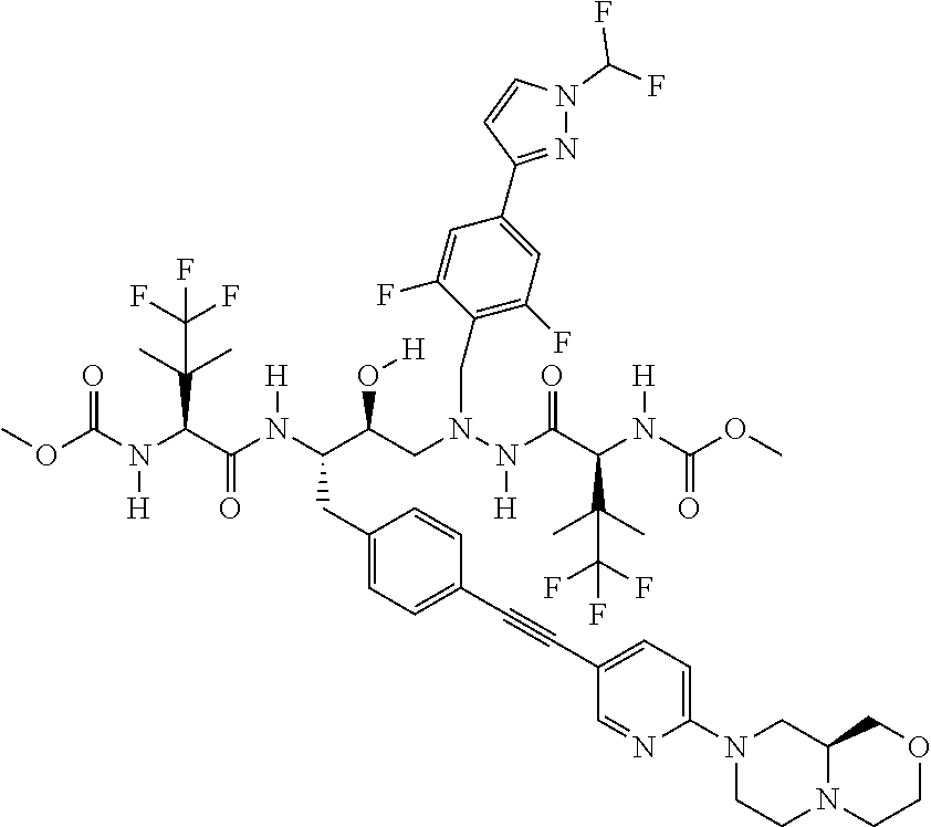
COC(N(C(C(N(C(C(CN(N(C(C(N(C(OC)=O)[H])C(C)(C)C(F)(F)F)=O)[H])CC1=C(F)C=C(C2=NN(C(F)F)C=C2)C=C1F)O[H])CC1=CC=C(C#CC2=CC=C(N3CCN4C(C3)COCC4)N=C2)C=C1)[H])=O)C(C)(C)C(F)(F)F)[H])=O
